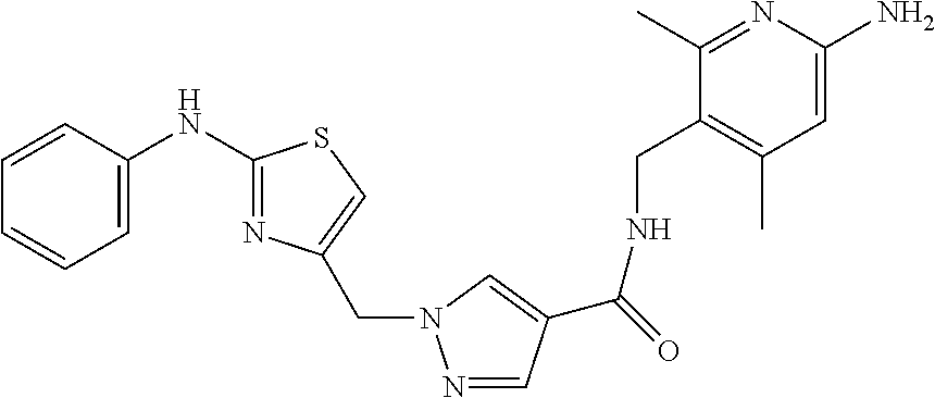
C1=C(NC2=NC(CN3N=CC(C(NCC4=C(C)C=C(N)N=C4C)=O)=C3)=CS2)C=CC=C1
